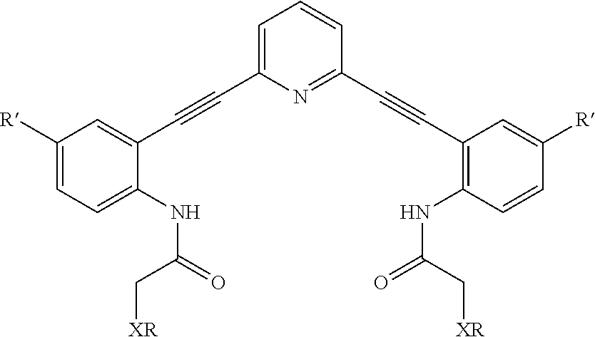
C(#CC1=CC([R])=CC=C1NC(=O)C[XR])C1=CC=CC(C#CC2=C(NC(=O)C[XR])C=CC([R])=C2)=N1
